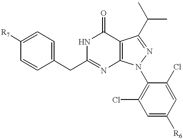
N1C(CC2=CC=C([R7])C=C2)=NC2=C(C1=O)C(C(C)C)=NN2C1=C(Cl)C=C([R6])C=C1Cl
